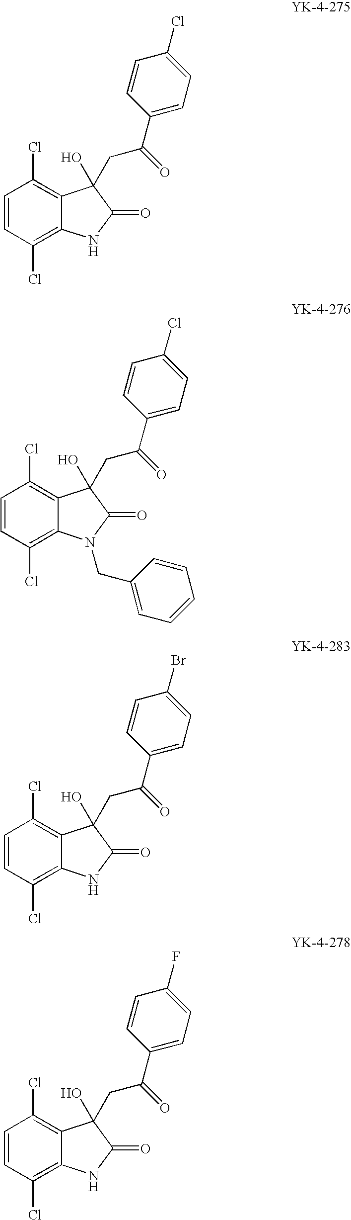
C1=CC(Cl)=C2C(=C1Cl)C(O)(CC(C1=CC=C(Cl)C=C1)=O)C(=O)N2.C1=CC(Cl)=C2C(=C1Cl)C(O)(CC(C1=CC=C(Cl)C=C1)=O)C(=O)N2CC1=CC=CC=C1.C1=CC(Cl)=C2C(=C1Cl)C(O)(CC(C1=CC=C(Br)C=C1)=O)C(=O)N2.C1=CC(Cl)=C2C(=C1Cl)C(O)(CC(C1=CC=C(F)C=C1)=O)C(=O)N2
